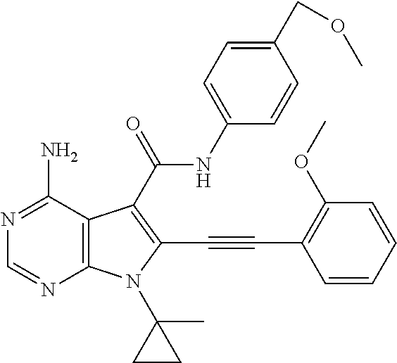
N1=C(N)C2=C(N=C1)N(C1(C)CC1)C(C#CC1=C(OC)C=CC=C1)=C2C(NC1=CC=C(COC)C=C1)=O
